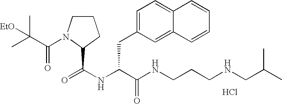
Cl.N(C(C(NCCCNCC(C)C)=O)CC1=CC=C2C(=C1)C=CC=C2)C(=O)C1N(C(=O)C(C)(C)[EtO])CCC1
